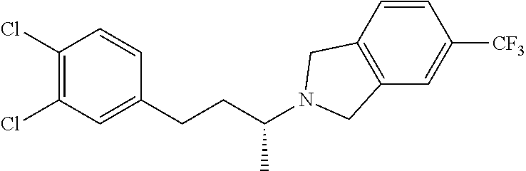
C1(Cl)=C(Cl)C=C(CCC(N2CC3=C(C2)C=CC([CF3])=C3)C)C=C1
